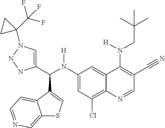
C1(N(C(C2=CN(C3(C(F)(F)F)CC3)NN2)C2=CSC3=CN=CC=C32)[H])=CC(Cl)=C2C(=C1)C(N([H])CC(C)(C)C)=C(C#N)C=N2
